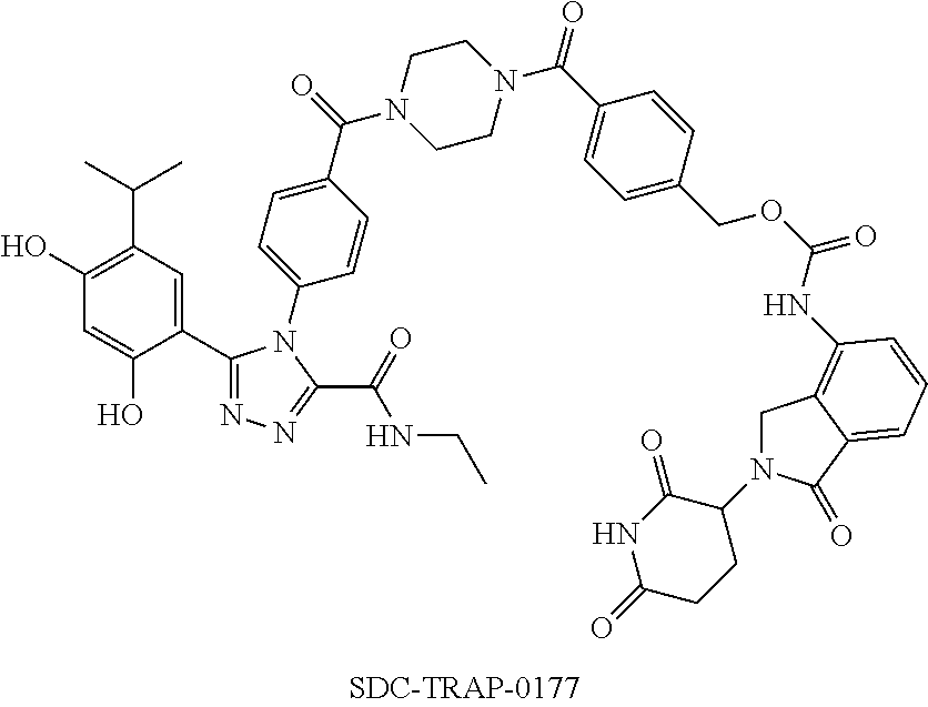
C1(C(=O)N2CCN(C(=O)C3=CC=C(COC(NC4=C5CN(C6C(=O)NC(=O)CC6)C(=O)C5=CC=C4)=O)C=C3)CC2)=CC=C(N2C(C3=CC(C(C)C)=C(O)C=C3O)=NN=C2C(NCC)=O)C=C1
